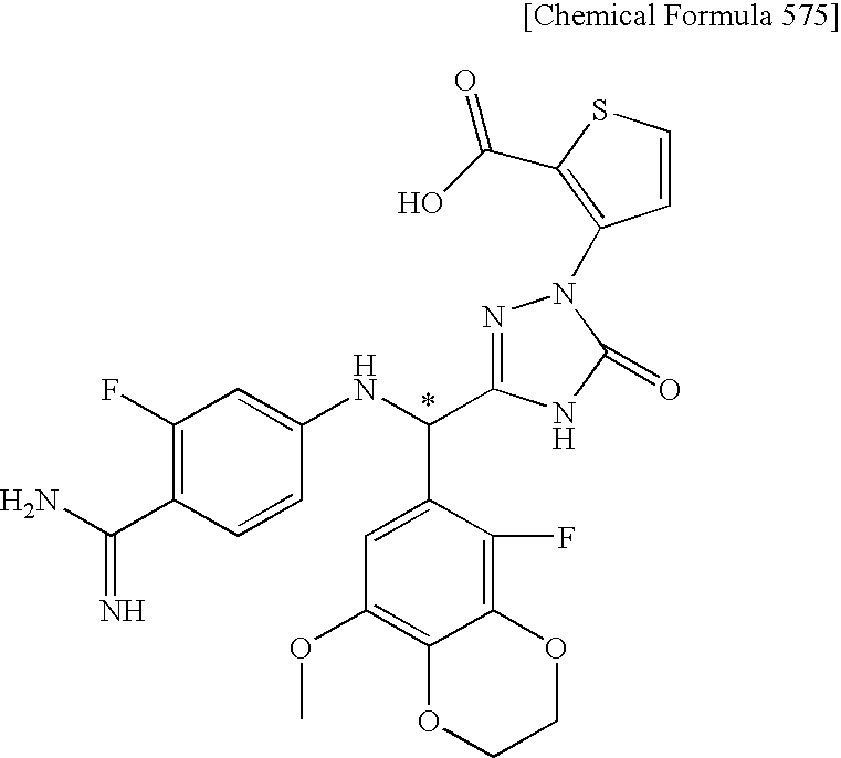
C1(F)=C(C(=N)N)C=CC(NC(C2=CC(OC)=C3C(=C2F)OCCO3)C2=NN(C3=C(C(O)=O)SC=C3)C(=O)N2)=C1
